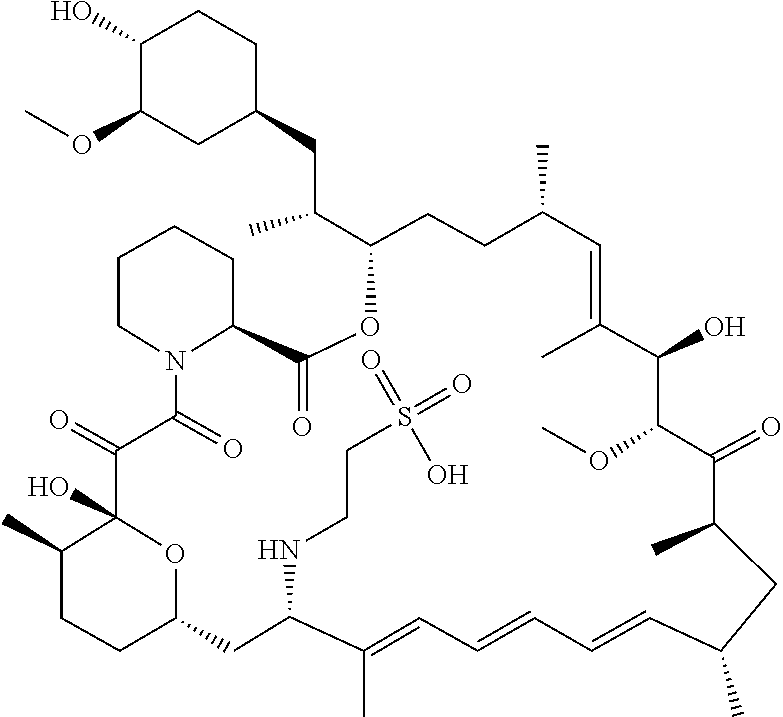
O(C1C(O)C(C)=CC(C)CCC(C(CC2CC(OC)C(O)CC2)C)OC(=O)C2CCCCN2C(=O)C(=O)C2(O)C(C)CCC(CC(NCCS(=O)(=O)O)C(C)=CC=CC=CC(C)CC(C)C1=O)O2)C
